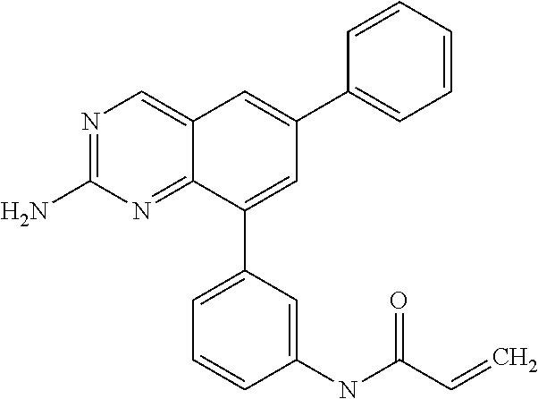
C1(N)=NC=C2C(=N1)C(C1=CC=CC(NC(C=C)=O)=C1)=CC(C1=CC=CC=C1)=C2
